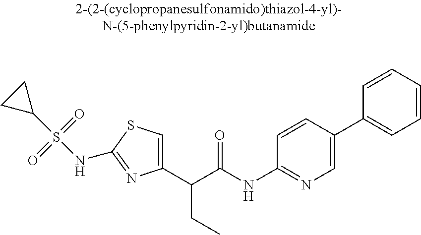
C1(C(C(NC2=NC=C(C3=CC=CC=C3)C=C2)=O)CC)=CSC(NS(C2CC2)(=O)=O)=N1
